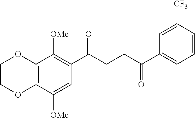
C12=C(C([OMe])=CC(C(CCC(C3=CC=CC([CF3])=C3)=O)=O)=C1[OMe])OCCO2
